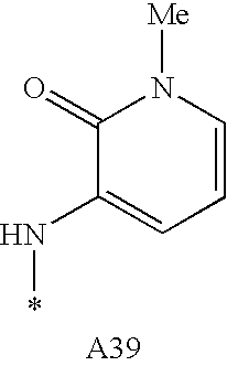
C1(=O)C(N*)=CC=CN1[Me]
